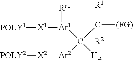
[Ha]C(C([R1])([R2])[(FG)])([Ar2][X2][POLY2])[Ar1]([Re1])[X1][POLY1]
